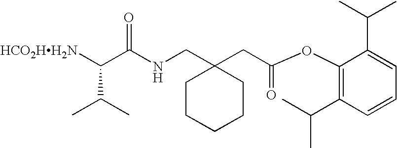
[HCO2HH2N]C(C(NCC1(CC(OC2=C(C(C)C)C=CC=C2C(C)C)=O)CCCCC1)=O)C(C)C
